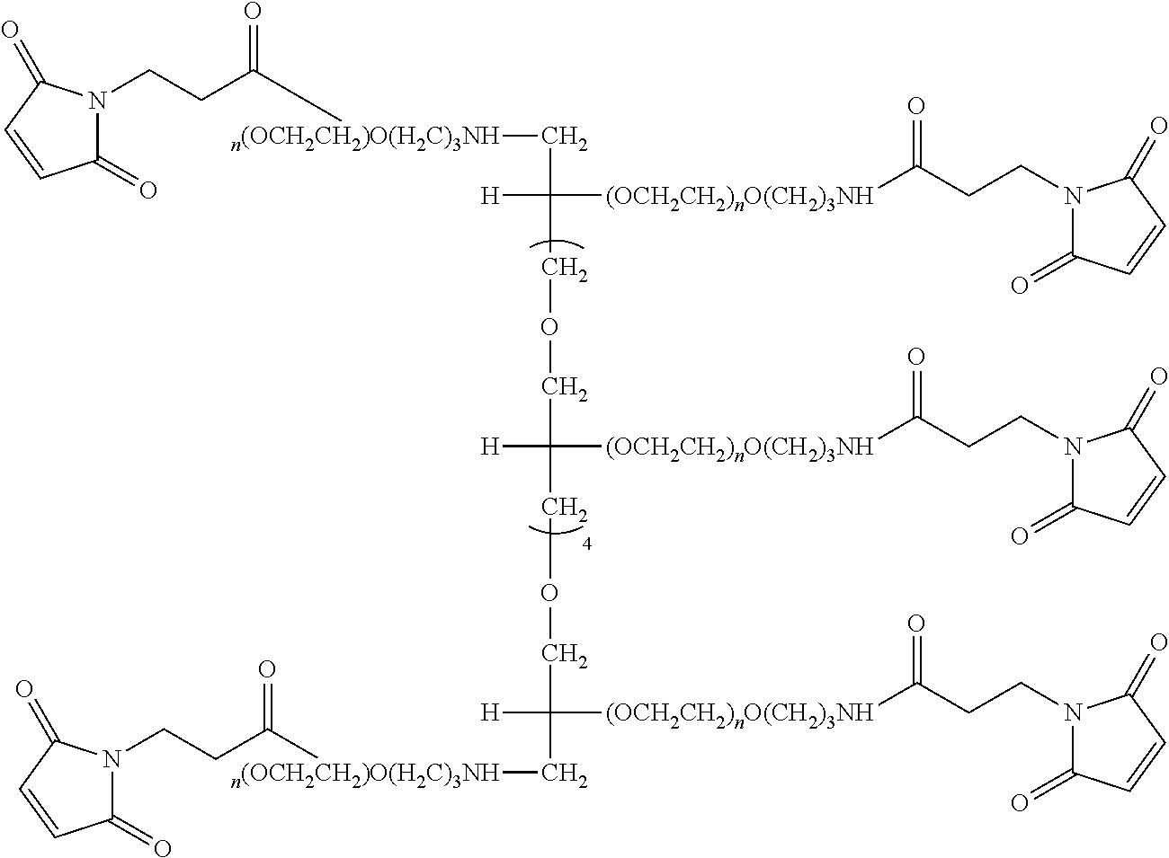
[n(OCH2CH2)O(H2C)3NH](C(CCN1C(=O)C=CC1=O)=O)CC(COCC([(OCH2CH2)nO(CH2)3NH]C(=O)CCN1C(=O)C=CC1=O)(COCC([(OCH2CH2)nO(CH2)3NH]C(=O)CCN1C(=O)C=CC1=O)([H])C[n(OCH2CH2)O(H2C)3NH]C(CCN1C(=O)C=CC1=O)=O)[H])([H])[(OCH2CH2)nO(CH2)3NH]C(=O)CCN1C(=O)C=CC1=O
